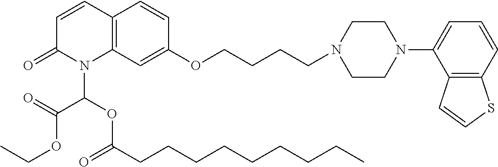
C1=CC2=C(N(C(OC(CCCCCCCCC)=O)C(=O)OCC)C1=O)C=C(OCCCCN1CCN(C3=CC=CC4=C3C=CS4)CC1)C=C2
